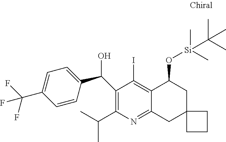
C(C1=C(C(C)C)N=C2C(=C1I)C(O[Si](C)(C)C(C)(C)C)CC1(C2)CCC1)(O)C1=CC=C(C(F)(F)F)C=C1
